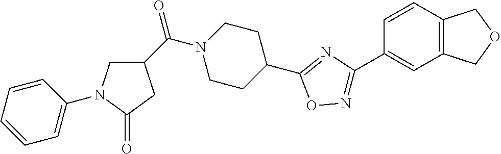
C1C(C(N2CCC(C3=NC(C4=CC5=C(C=C4)COC5)=NO3)CC2)=O)CC(=O)N1C1=CC=CC=C1
